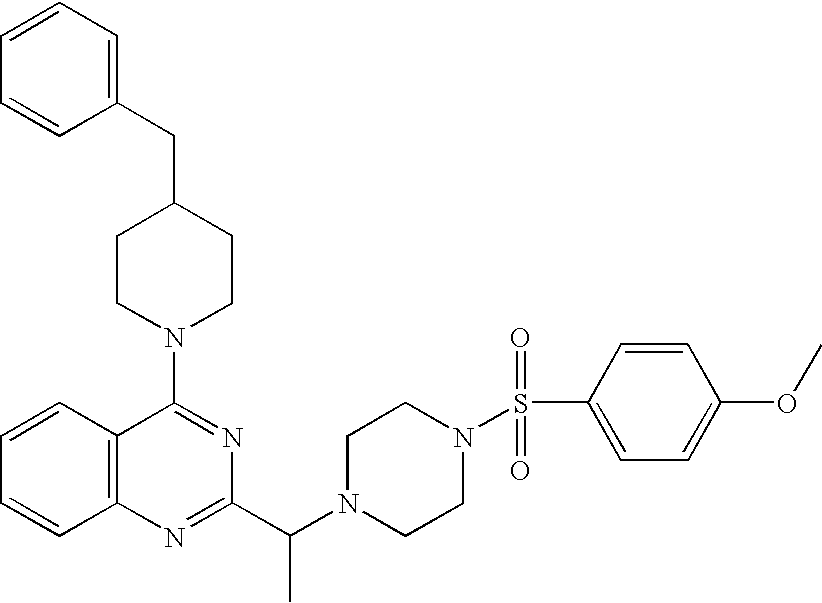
C12=C(C=CC=C1)C(N1CCC(CC3=CC=CC=C3)CC1)=NC(C(N1CCN(S(=O)(=O)C3=CC=C(OC)C=C3)CC1)C)=N2
